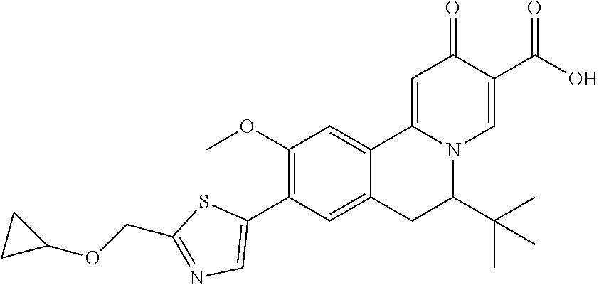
C1(OC)=C(C2=CN=C(COC3CC3)S2)C=C2C(=C1)C1=CC(=O)C(C(=O)O)=CN1C(C(C)(C)C)C2
